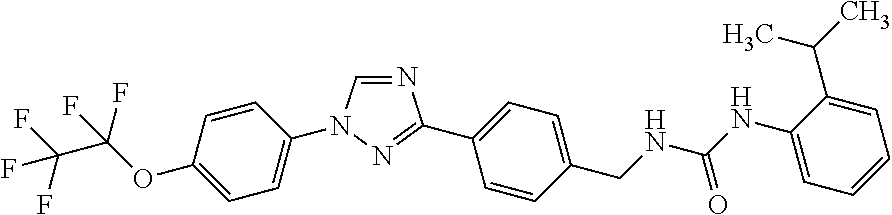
C1=C(OC(F)(F)C(F)(F)F)C=CC(N2C=NC(C3=CC=C(CNC(NC4=CC=CC=C4C(C)C)=O)C=C3)=N2)=C1
